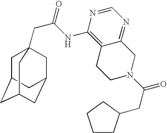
C1C2CC3CC(CC1(CC(=O)NC1=C4C(=NC=N1)CN(C(CC1CCCC1)=O)CC4)C3)C2
